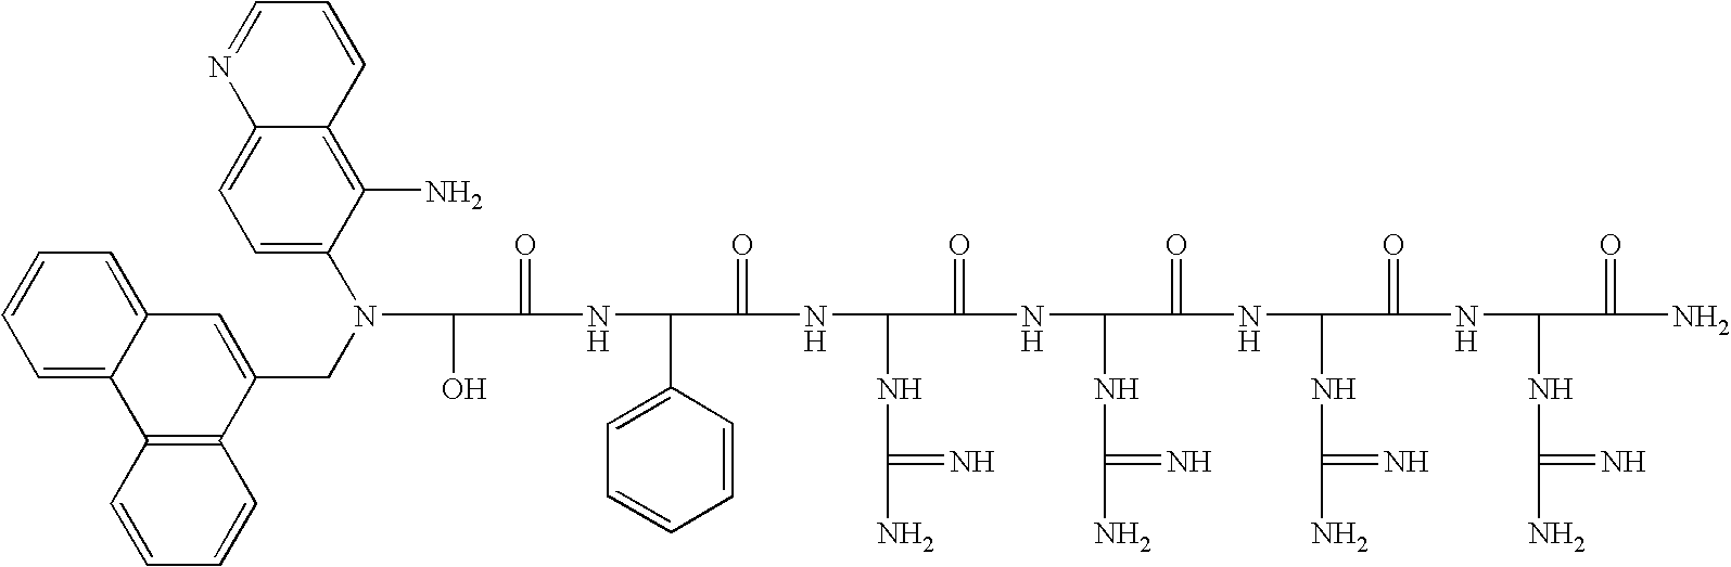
OC(C(=O)NC(C1=CC=CC=C1)C(=O)NC(NC(N)=N)C(=O)NC(NC(N)=N)C(=O)NC(NC(N)=N)C(=O)NC(NC(N)=N)C(=O)N)N(CC1=CC2=CC=CC=C2C2=C1C=CC=C2)C1=CC=C2C(=C1N)C=CC=N2
